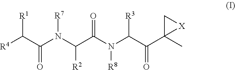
[R4]C(C(N(C(C(N(C(C(C1(C)[X]C1)=O)[R3])[R8])=O)[R2])[R7])=O)[R1]
